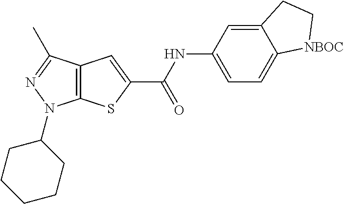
C12=C(SC(C(NC3=CC=C4C(=C3)CC[NBOC]4)=O)=C1)N(C1CCCCC1)N=C2C
